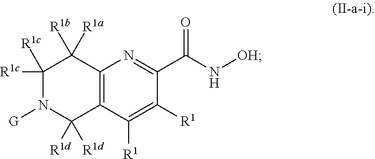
C1([R1c])([R1c])N([G])C([R1d])([R1d])C2=C(C1([R1a])[R1b])N=C(C(N[OH])=O)C([R1])=C2[R1]
